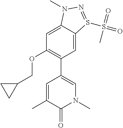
CC1=CC(C2=C(OCC3CC3)C=C3C(=C2)S(S(=O)(=O)C)=NN3C)=CN(C)C1=O
